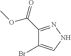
C1(C(OC)=O)=NNC=C1Br
